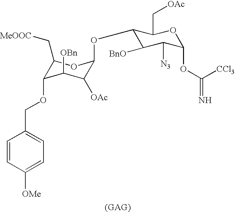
C1(C[MeOOC])C(OCC2=CC=C([OMe])C=C2)C([OBn])C([OAc])C(OC2C([BnO])C([N3])C(OC(=N)[CCl3])OC2C[OAc])O1
